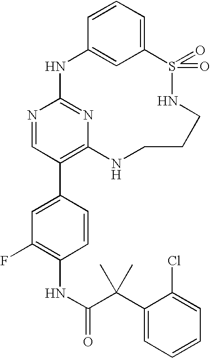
C12=CC=CC(=C1)NC1=NC(=C(C3=CC(F)=C(NC(=O)C(C4=CC=CC=C4Cl)(C)C)C=C3)C=N1)NCCCNS2(=O)=O
